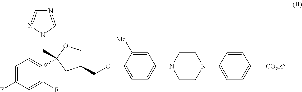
C1=C(F)C=C(F)C(C2(CN3N=CN=C3)OCC(COC3=CC=C(N4CCN(C5=CC=C([CO2Ra])C=C5)CC4)C=C3[Me])C2)=C1
